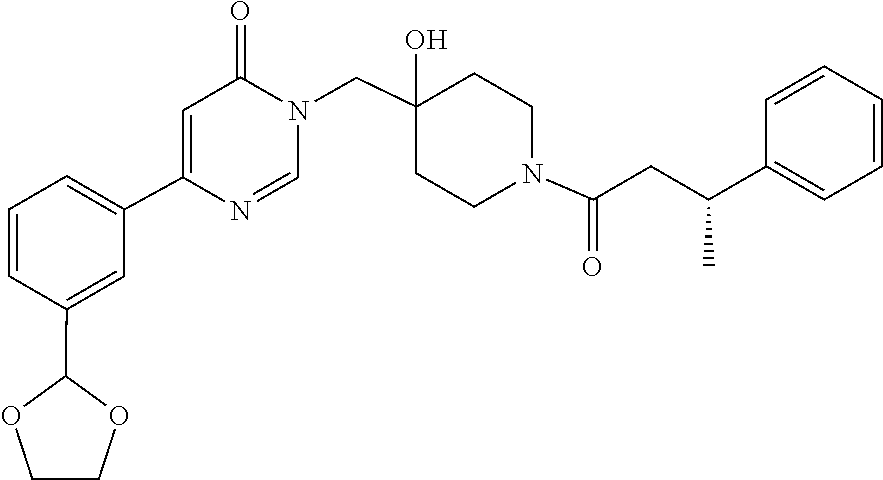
C1=NC(C2=CC=CC(C3OCCO3)=C2)=CC(=O)N1CC1(O)CCN(C(=O)CC(C2=CC=CC=C2)C)CC1
